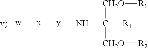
[w][x][y]NC([R4])([CH2O][R1])[CH2O][R2]
